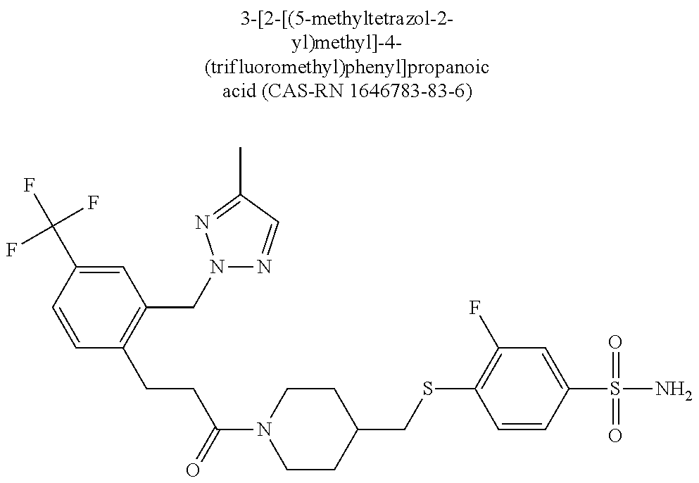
C1=CC(C(F)(F)F)=CC(CN2N=CC(C)=N2)=C1CCC(N1CCC(CSC2=C(F)C=C(S(=O)(=O)N)C=C2)CC1)=O
